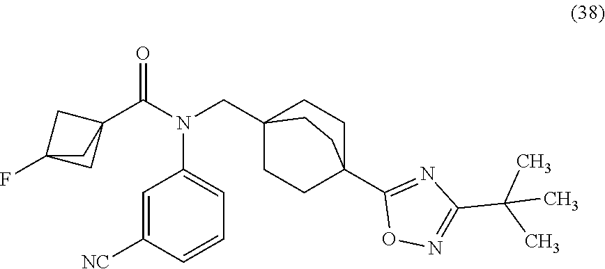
C12(F)CC(C(N(CC34CCC(C5=NC(C(C)(C)C)=NO5)(CC3)CC4)C3=CC=CC([NC])=C3)=O)(C1)C2
